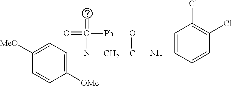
C1([OMe])=C(N(O(=O)([Ph])=O)CC(=O)NC2=CC(Cl)=C(Cl)C=C2)C=C([MeO])C=C1
